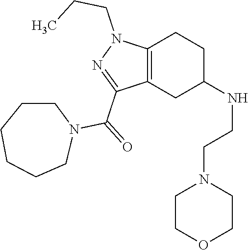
C1C(NCCN2CCOCC2)CC2=C(C1)N(CCC)N=C2C(=O)N1CCCCCC1
